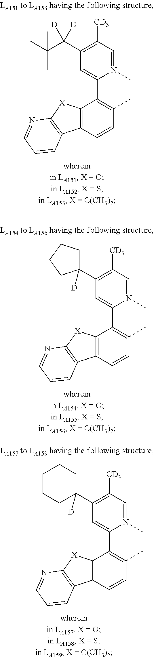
C12=C(C=CC(C)=C1C1=CC(C(C(C)(C)C)([D])[D])=C([CD3])C=N1C)C1=C([X]2)N=CC=C1.C12=C(C=CC(C)=C1C1=CC(C3([D])CCCC3)=C([CD3])C=N1C)C1=C([X]2)N=CC=C1.C12=C(C=CC(C)=C1C1=CC(C3([D])CCCCC3)=C([CD3])C=N1C)C1=C([X]2)N=CC=C1
